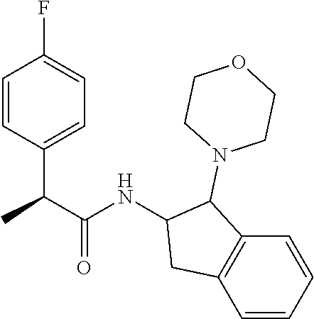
C1=CC(C(C(NC2C(N3CCOCC3)C3=C(C=CC=C3)C2)=O)C)=CC=C1F
